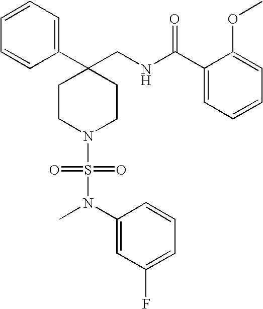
C1(CNC(C2=CC=CC=C2OC)=O)(C2=CC=CC=C2)CCN(S(=O)(=O)N(C2=CC(F)=CC=C2)C)CC1
